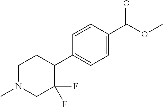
C1(C2CCN(C)CC2(F)F)=CC=C(C(OC)=O)C=C1
